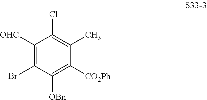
C1([OHC])=C(Br)C([OBn])=C([CO2Ph])C(C)=C1Cl
